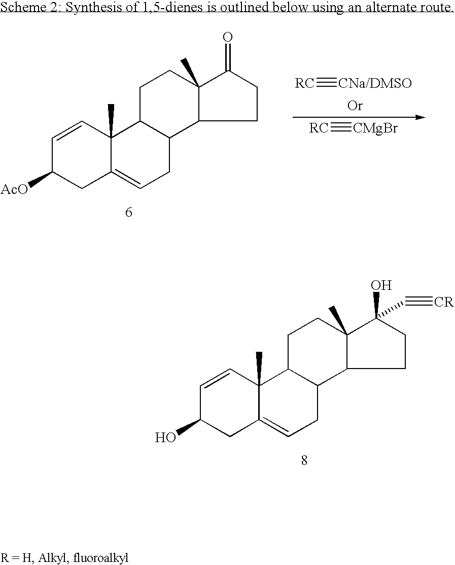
C1=CC2(C)C(=CCC3C2CCC2(C)C3CCC2=O)CC1[AcO].[RC]#[CNa/DMSO].[RC]#[CMgBr].C1=CC2(C)C(=CCC3C2CCC2(C)C3CCC2(O)C#[CR])CC1O
